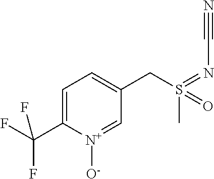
C1=C(C(F)(F)F)[N+]([O-])=CC(CS(C)(=NC#N)=O)=C1
